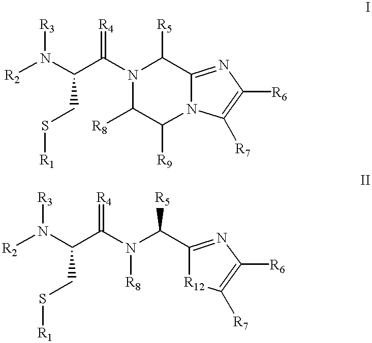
C(CS[R1])(C(N1C([R8])C([R9])N2C(=NC([R6])=C2[R7])C1[R5])=[R4])N([R3])[R2].C(CS[R1])(C(N([R8])C(C1=NC([R6])=C([R7])[R12]1)[R5])=[R4])N([R3])[R2]
